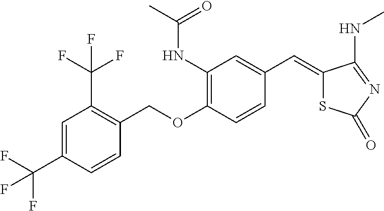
N(C1=C(OCC2=C(C(F)(F)F)C=C(C(F)(F)F)C=C2)C=CC(C=C2SC(=O)N=C2NC)=C1)C(=O)C
